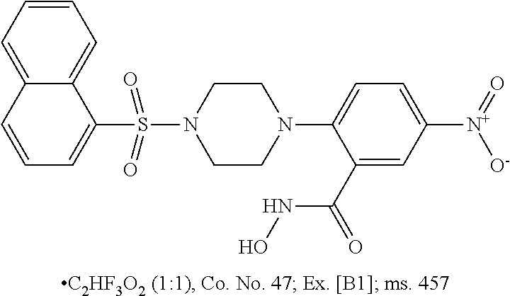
N1(C2=CC=C([N+](=O)[O-])C=C2C(=O)NO)CCN(S(=O)(=O)C2=CC=CC3=CC=CC=C23)CC1
